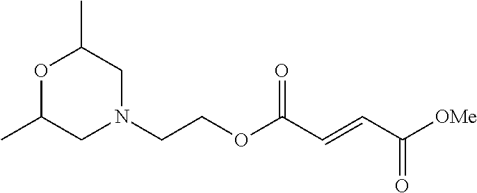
N1(CCOC(C=CC([OMe])=O)=O)CC(C)OC(C)C1
